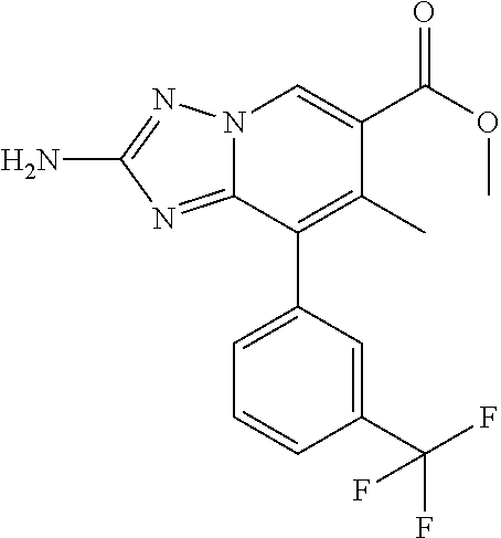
N12C(=NC(N)=N1)C(C1=CC=CC(C(F)(F)F)=C1)=C(C)C(C(OC)=O)=C2
